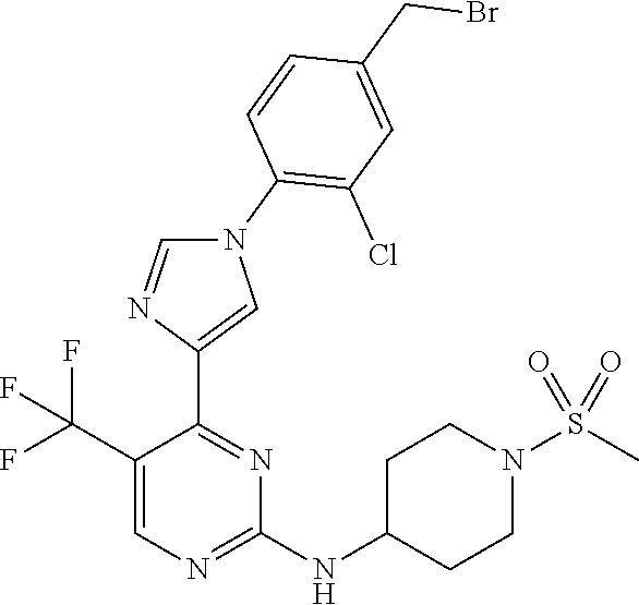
C1(C(F)(F)F)=CN=C(NC2CCN(S(C)(=O)=O)CC2)N=C1C1=CN(C2=C(Cl)C=C(CBr)C=C2)C=N1
